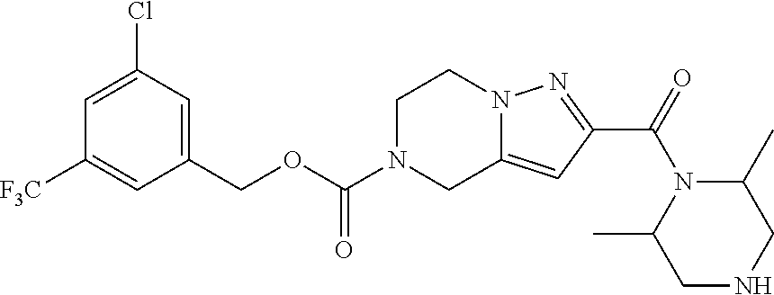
C1(COC(N2CC3=CC(C(N4C(C)CNCC4C)=O)=NN3CC2)=O)=CC(Cl)=CC([F3C])=C1
